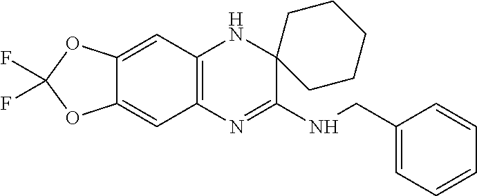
C12=CC3=C(C=C1OC(F)(F)O2)N=C(NCC1=CC=CC=C1)C1(N3)CCCCC1
